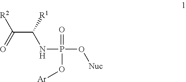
C(C([R1])NP(O[Nuc])(=O)O[Ar])(=O)[R2]
